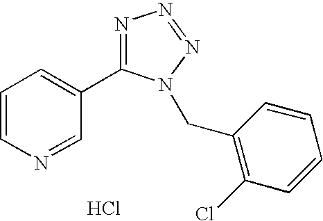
C1=CN=CC(C2=NN=NN2CC2=C(Cl)C=CC=C2)=C1.Cl
